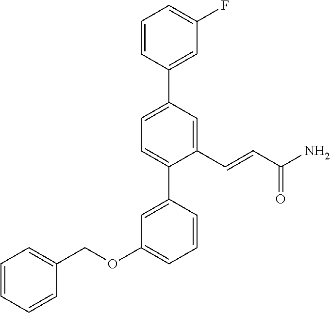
C1=CC(C2=CC=C(C3=CC(OCC4=CC=CC=C4)=CC=C3)C(C=CC(N)=O)=C2)=CC(F)=C1
